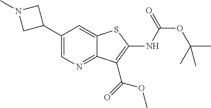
C12=CC(C3CN(C)C3)=CN=C1C(C(OC)=O)=C(NC(OC(C)(C)C)=O)S2
